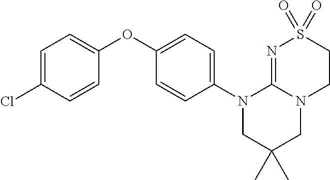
C1=C(Cl)C=CC(OC2=CC=C(N3CC(C)(C)CN4C3=NS(=O)(=O)CC4)C=C2)=C1
